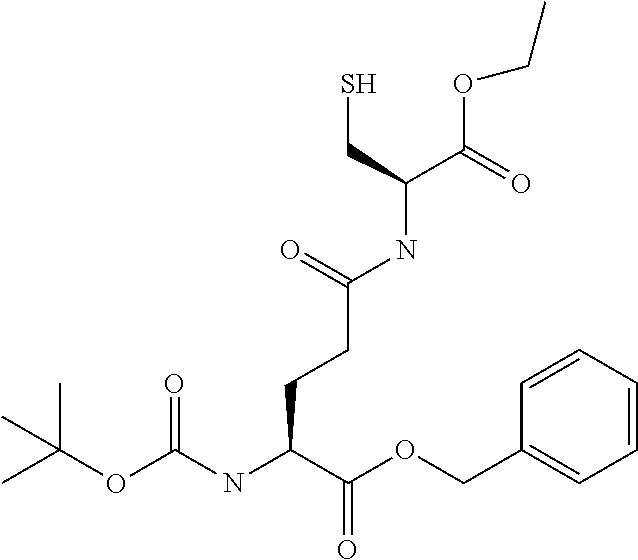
CC(OC(NC(C(OCC1=CC=CC=C1)=O)CCC(NC(C(=O)OCC)CS)=O)=O)(C)C
